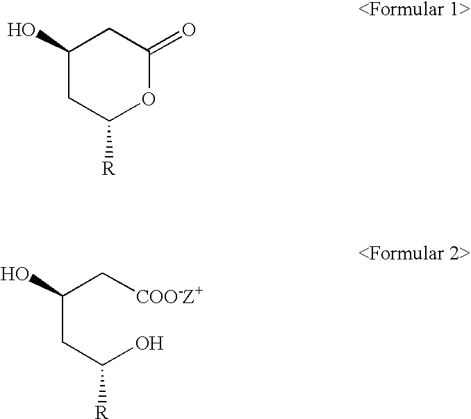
C1C([R])OC(=O)CC1O.C(C(O)[R])C(C[COO-Z+])O
